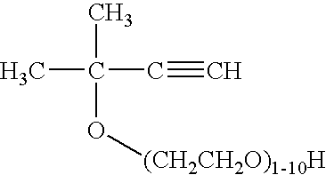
CC(C)(C#C)O[(CH2CH2O)1-10H]
